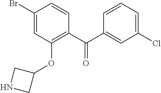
C1(Br)=CC(OC2CNC2)=C(C(C2=CC(Cl)=CC=C2)=O)C=C1
